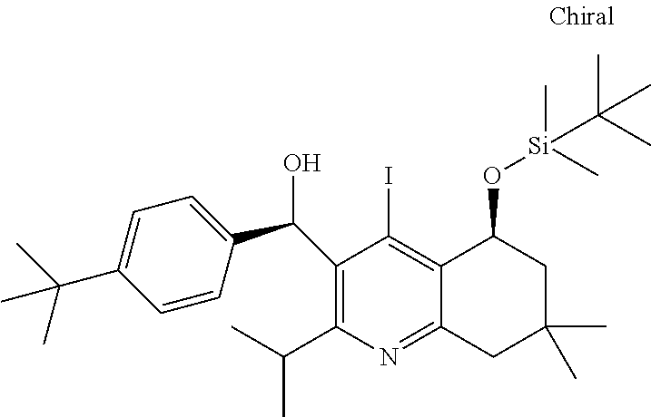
C1(C(O)C2=CC=C(C(C)(C)C)C=C2)=C(C(C)C)N=C2C(=C1I)C(O[Si](C)(C)C(C)(C)C)CC(C)(C)C2
